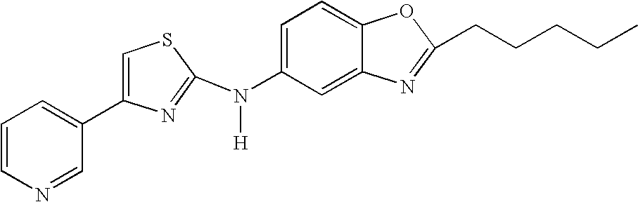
C1=CN=CC(C2=CSC(N(C3=CC=C4C(=C3)N=C(CCCCC)O4)[H])=N2)=C1
